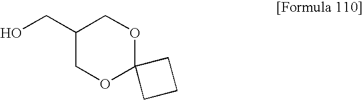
C1(CO)COC2(OC1)CCC2
